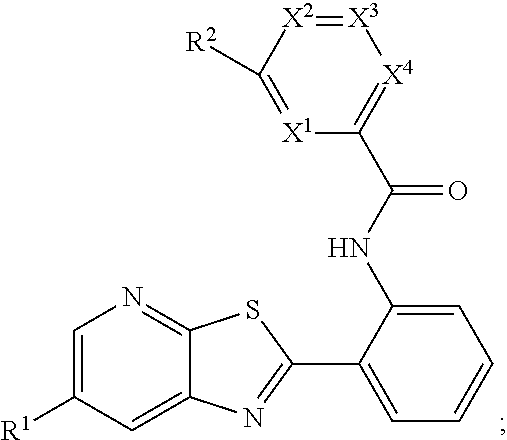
C1=C([R1])C=C2C(=N1)SC(C1=CC=CC=C1NC(C1=[X4][X3]=[X2]C([R2])=[X1]1)=O)=N2
